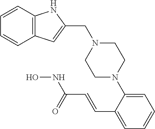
C1=C(C=CC(NO)=O)C(N2CCN(CC3=CC4=C(N3)C=CC=C4)CC2)=CC=C1
